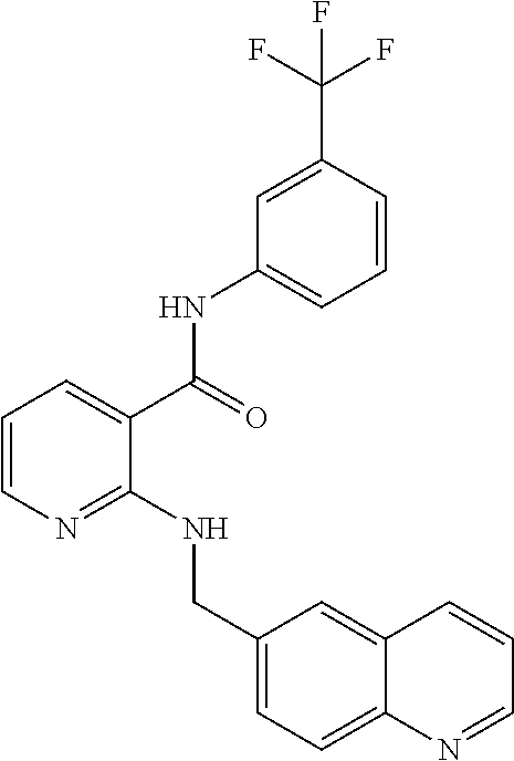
C1=CN=C(NCC2=CC=C3C(=C2)C=CC=N3)C(C(=O)NC2=CC=CC(C(F)(F)F)=C2)=C1
